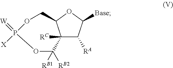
C12([RC])C([RA])C([Base])OC1COP([X])(=[W])OC2([RB2])[RB1]
